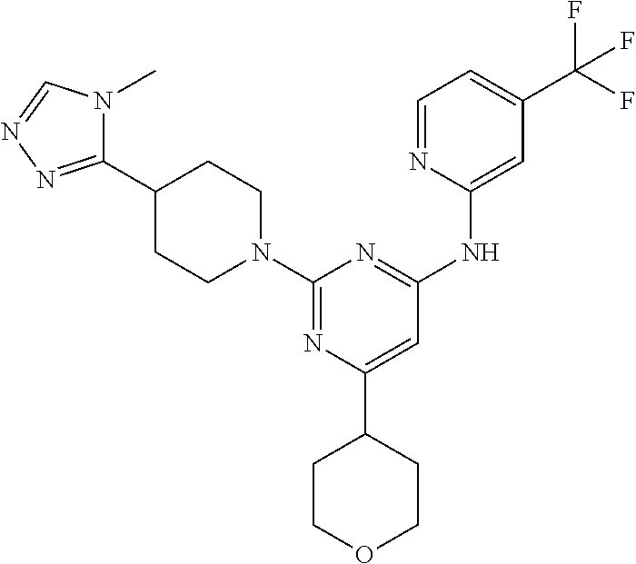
C1(C2CCOCC2)=CC(NC2=CC(C(F)(F)F)=CC=N2)=NC(N2CCC(C3=NN=CN3C)CC2)=N1
